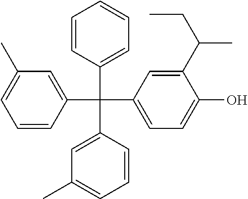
C1=CC(C(C2=CC(C)=CC=C2)(C2=CC=C(O)C(C(CC)C)=C2)C2=CC(C)=CC=C2)=CC=C1
